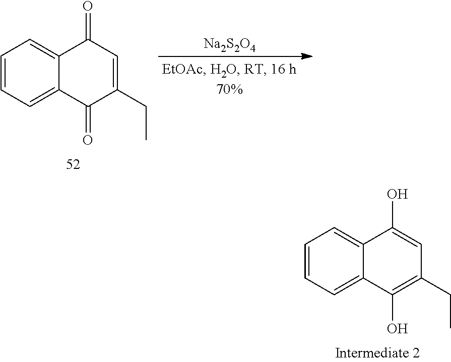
[Na2S2O4].C1=CC=C2C(=C1)C(=O)C=C(CC)C2=O.C1=CC=C2C(=C1)C(O)=CC(CC)=C2O
